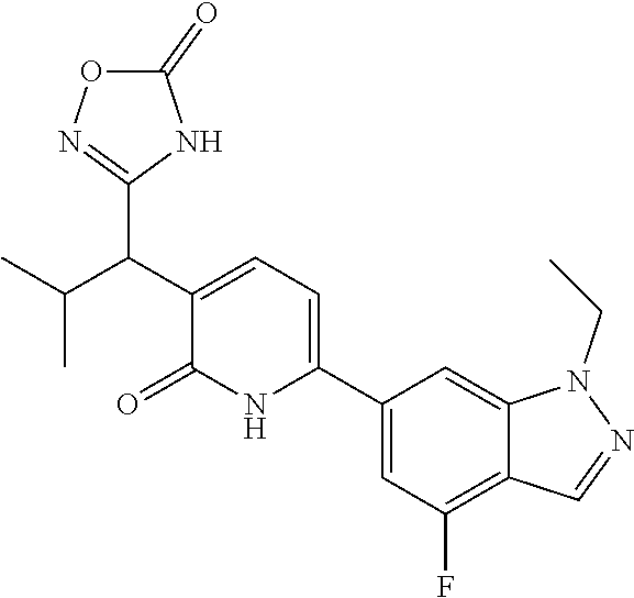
C1(C2=CC=C(C(C3=NOC(=O)N3)C(C)C)C(=O)N2)=CC(F)=C2C(=C1)N(CC)N=C2
